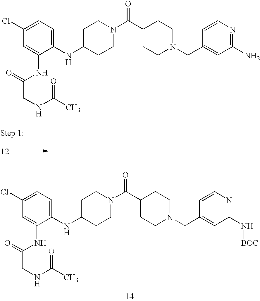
C1=C(NC(CNC(=O)C)=O)C(NC2CCN(C(C3CCN(CC4=CC(N[BOC])=NC=C4)CC3)=O)CC2)=CC=C1Cl.C1=C(NC(CNC(=O)C)=O)C(NC2CCN(C(C3CCN(CC4=CC(N)=NC=C4)CC3)=O)CC2)=CC=C1Cl
